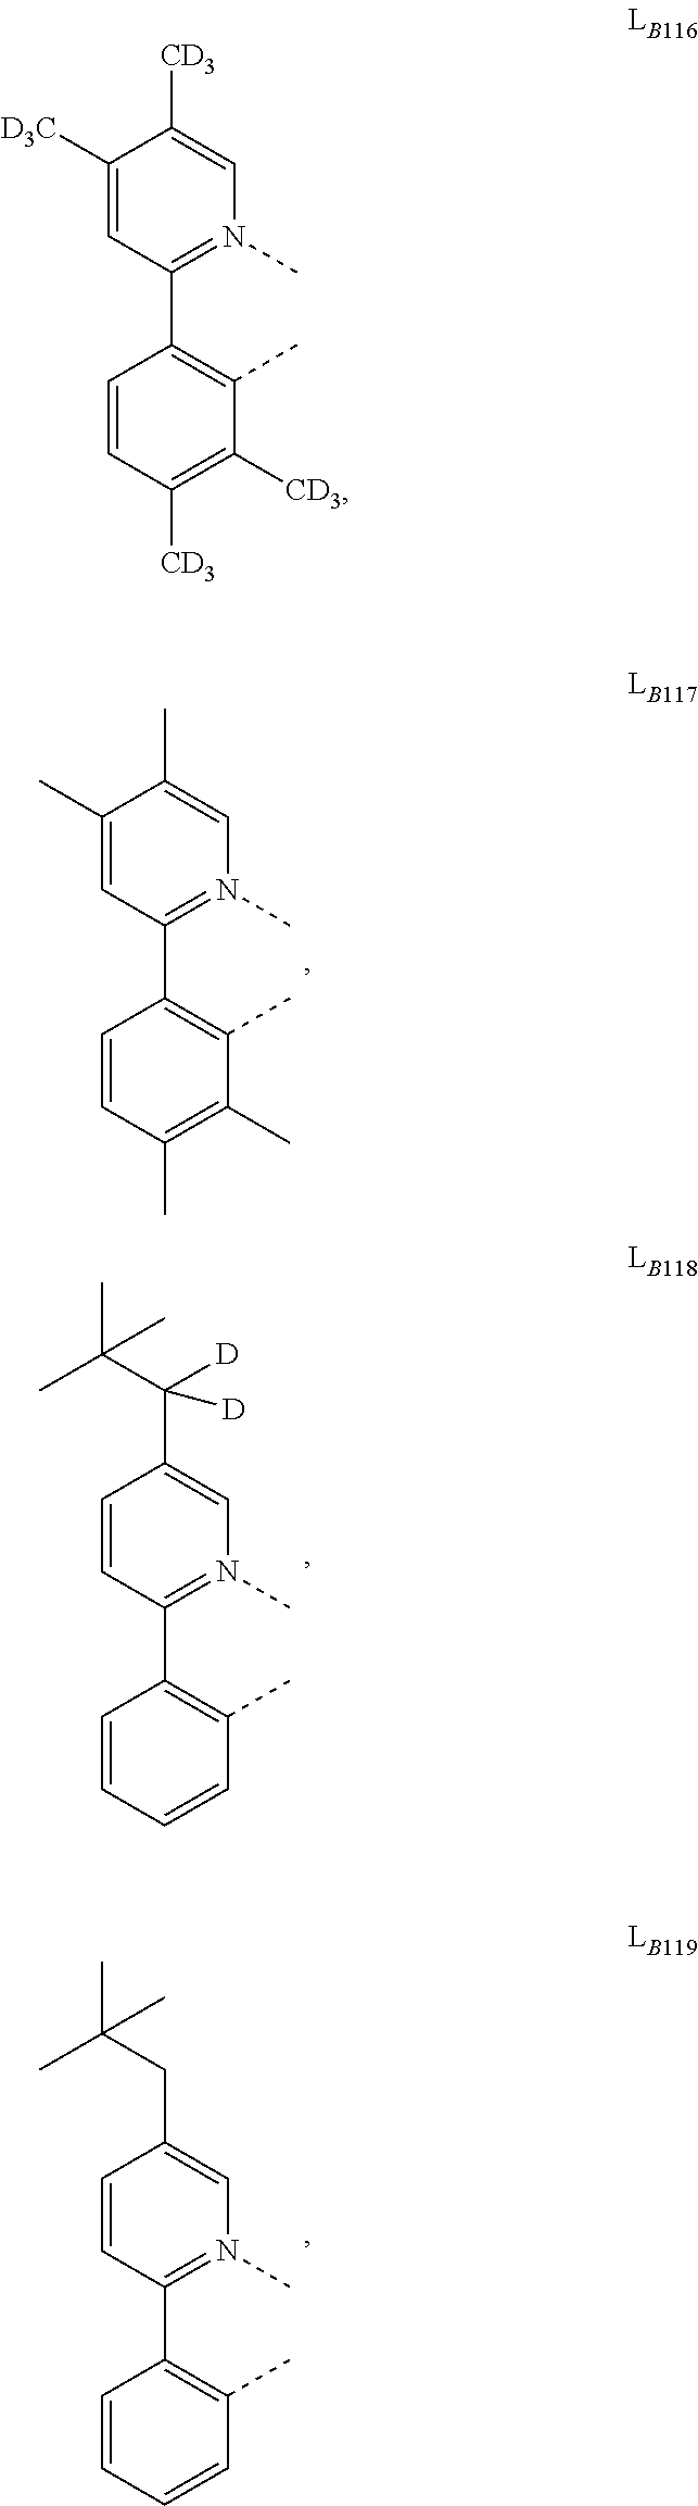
C1([D3C])=CC(C2=C(C)C([CD3])=C([CD3])C=C2)=N(C)C=C1[CD3].C1(C)=CC(C2=C(C)C(C)=C(C)C=C2)=N(C)C=C1C.C1=CC(C2=C(C)C=CC=C2)=N(C)C=C1C(C(C)(C)C)([D])[D].C1=CC(C2=C(C)C=CC=C2)=N(C)C=C1CC(C)(C)C
